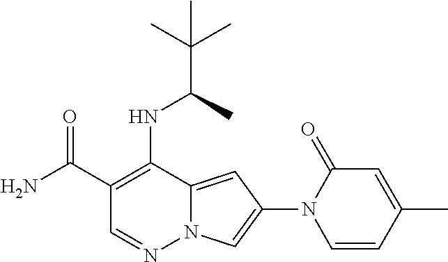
C1(C(=O)N)=C(NC(C)C(C)(C)C)C2=CC(N3C=CC(C)=CC3=O)=CN2N=C1
